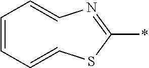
C1=CC=CSC(*)=NC=C1
